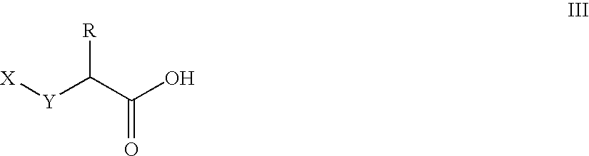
[X][Y]C(C(O)=O)[R]
